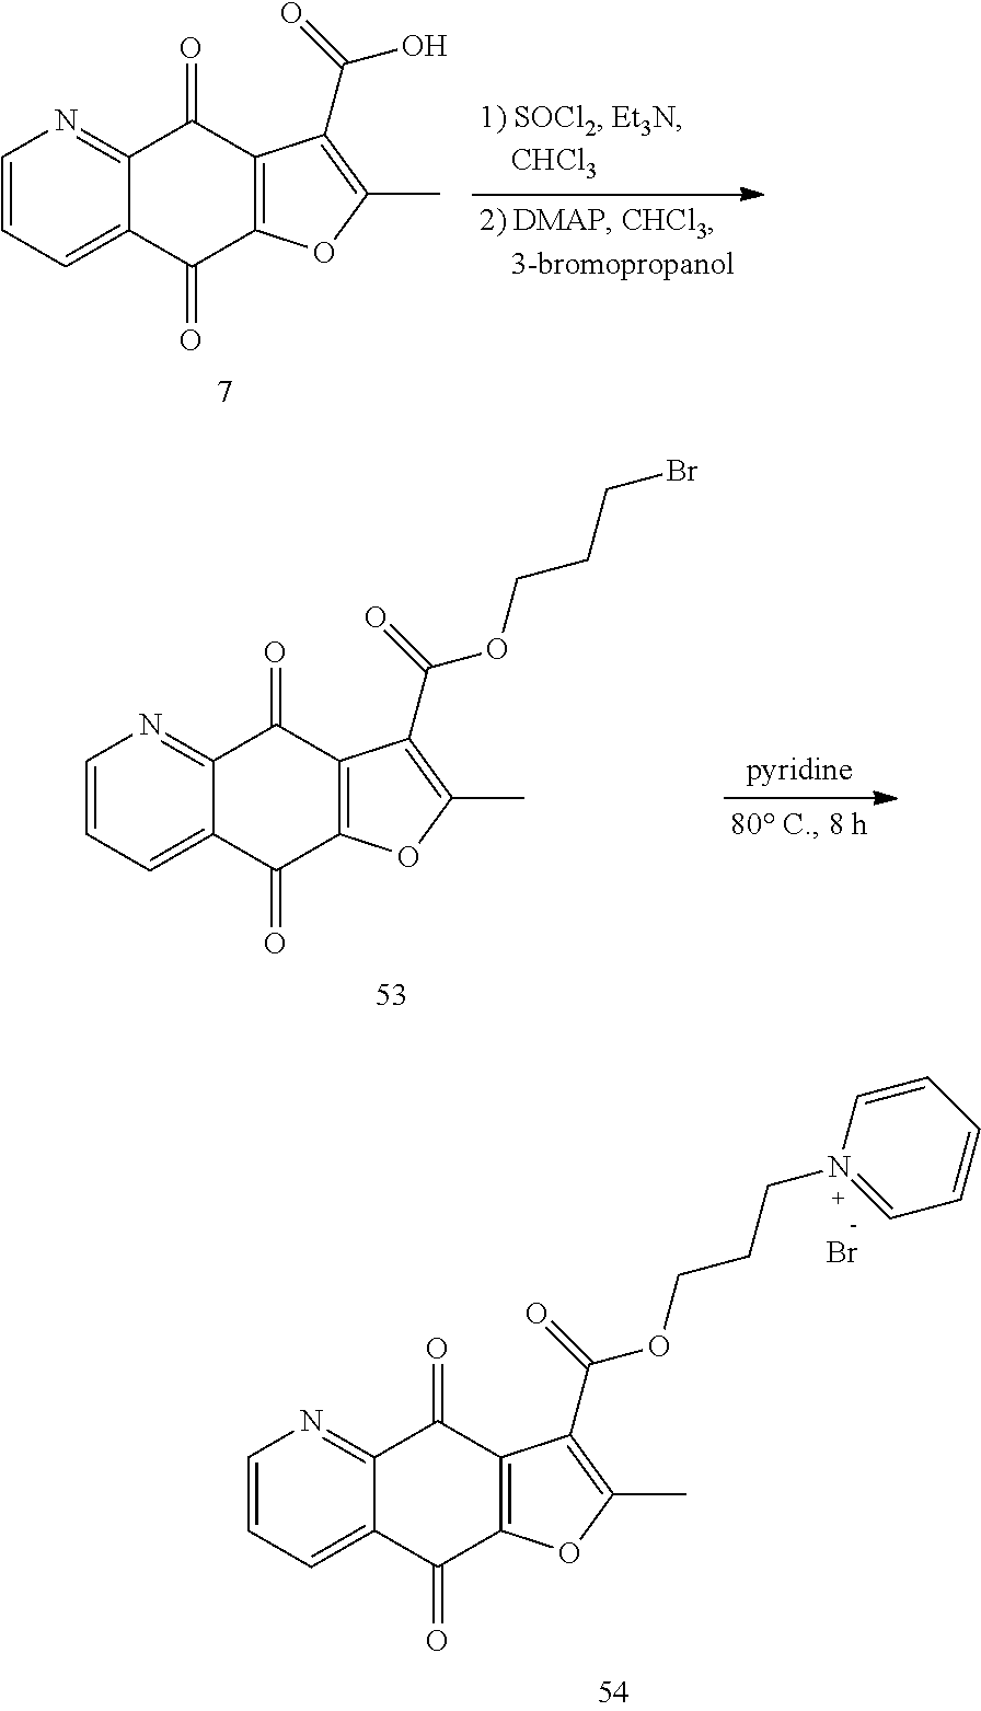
C1=CC=C2C(=N1)C(=O)C1=C(C2=O)OC(C)=C1C(=O)O.C1=CC=C2C(=N1)C(=O)C1=C(C2=O)OC(C)=C1C(=O)OCCCN1=CC=CC=C1.Br.C1=CC=C2C(=N1)C(=O)C1=C(C2=O)OC(C)=C1C(=O)OCCCBr
